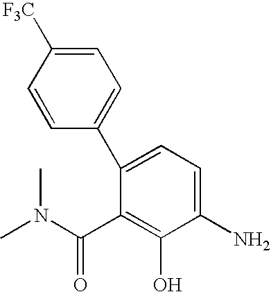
C1(N)=CC=C(C2=CC=C([F3C])C=C2)C(C(=O)N(C)C)=C1O
